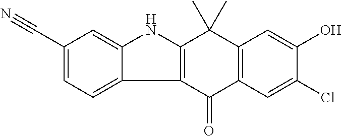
C1(C#N)=CC=C2C(=C1)NC1=C2C(=O)C2=C(C1(C)C)C=C(O)C(Cl)=C2
